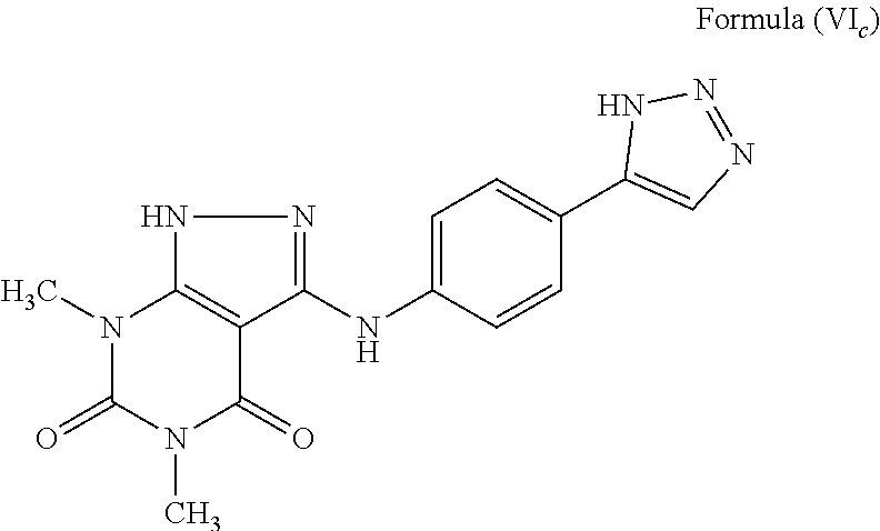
N1(C)C(=O)N(C)C(=O)C2=C1NN=C2NC1=CC=C(C2=CN=NN2)C=C1
